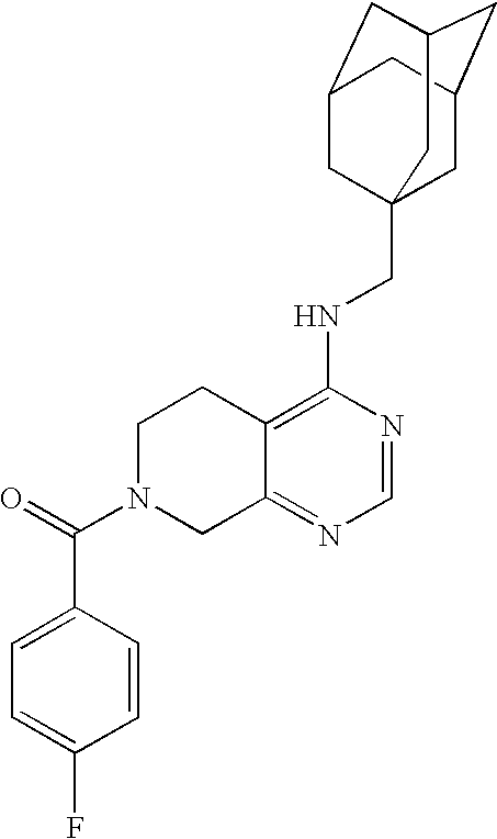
C12=C(NCC34CC5CC(CC(C3)C5)C4)N=CN=C1CN(C(=O)C1=CC=C(F)C=C1)CC2
